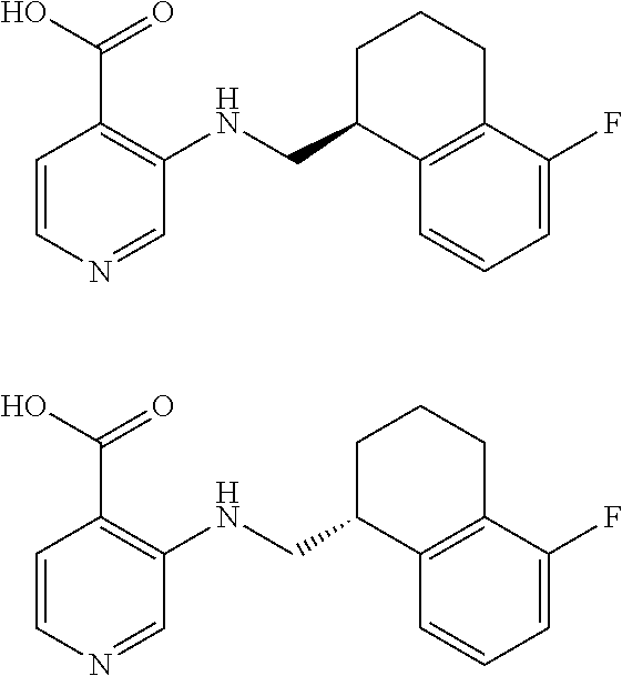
C1=CN=CC(NCC2C3=C(CCC2)C(F)=CC=C3)=C1C(O)=O.C1=CN=CC(NCC2C3=C(CCC2)C(F)=CC=C3)=C1C(O)=O
